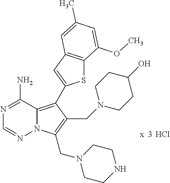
N12C(=C(C3=CC4=C(S3)C(OC)=CC(C)=C4)C(CN3CCC(O)CC3)=C1CN1CCNCC1)C(N)=NC=N2.Cl
